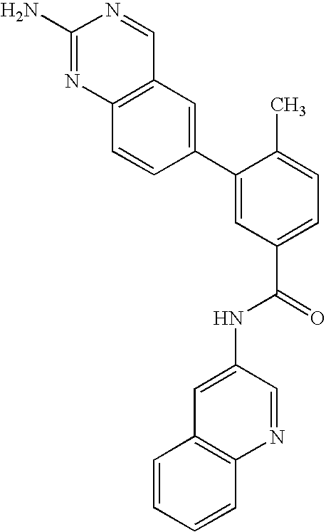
C12=C(N=C(N)N=C1)C=CC(C1=CC(C(=O)NC3=CC4=C(N=C3)C=CC=C4)=CC=C1C)=C2
